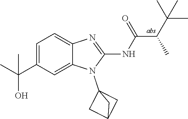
C1=C(C(C)(O)C)C=C2C(=C1)N=C(NC(=O)C(C(C)(C)C)C)N2C12CC(C1)C2
